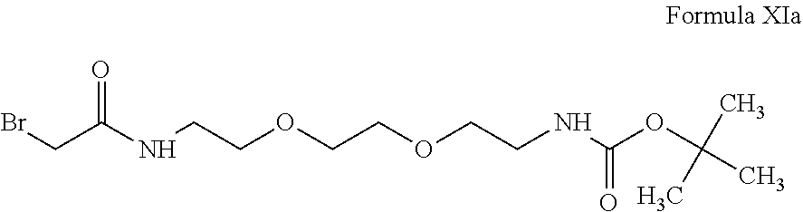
BrCC(NCCOCCOCCNC(OC(C)(C)C)=O)=O
